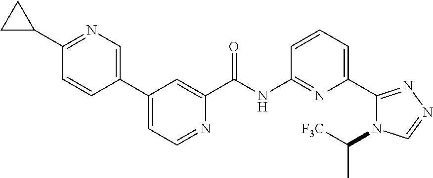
C1(C2CC2)=NC=C(C2=CC=NC(C(NC3=NC(C4=NN=CN4C([F3C])C)=CC=C3)=O)=C2)C=C1
